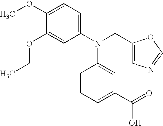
C1(OC)=CC=C(N(CC2=CN=CO2)C2=CC(C(=O)O)=CC=C2)C=C1OCC
